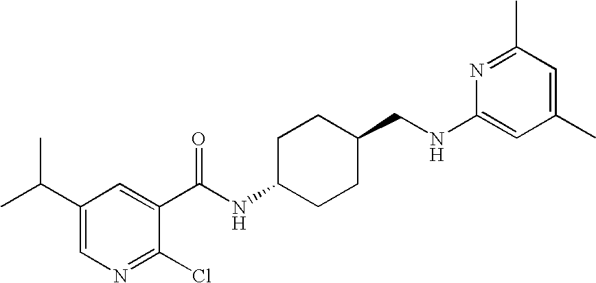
C1(NCC2CCC(NC(=O)C3=CC(C(C)C)=CN=C3Cl)CC2)=CC(C)=CC(C)=N1
